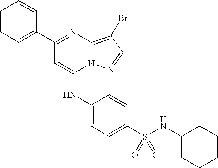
C1=C(C2=NC3=C(Br)C=NN3C(NC3=CC=C(S(NC4CCCCC4)(=O)=O)C=C3)=C2)C=CC=C1
